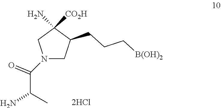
C1C(CCC[B(OH)2])C([CO2H])(N)CN1C(C(C)N)=O
